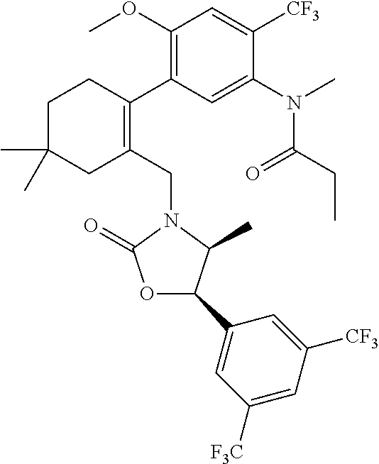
C1C(C)(C)CC(CN2C(=O)OC(C3=CC([F3C])=CC([CF3])=C3)C2C)=C(C2=C(OC)C=C([CF3])C(N(C)C(CC)=O)=C2)C1
